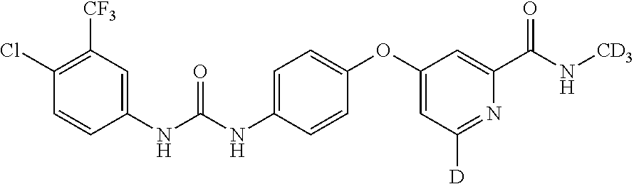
C1(NC(=O)NC2=CC=C(OC3=CC([D])=NC(C(=O)N[CD3])=C3)C=C2)=CC([CF3])=C(Cl)C=C1
